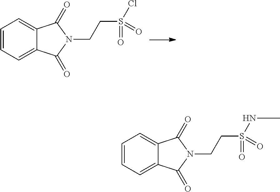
C1=CC=C2C(=C1)C(=O)N(CCS(=O)(Cl)=O)C2=O.C1=CC=C2C(=C1)C(=O)N(CCS(=O)(NC)=O)C2=O
